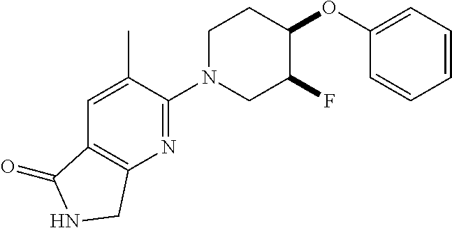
C1N(C2=NC3=C(C=C2C)C(=O)NC3)CC(F)C(OC2=CC=CC=C2)C1
